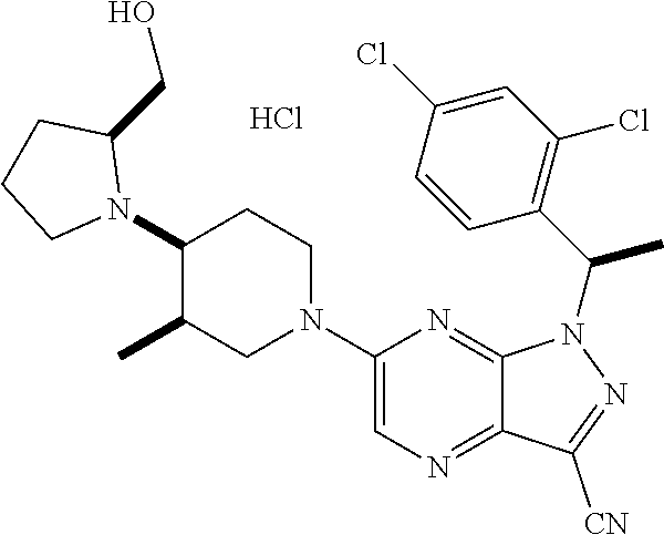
C1(N2CCC(N3C(CO)CCC3)C(C)C2)=CN=C2C(=N1)N(C(C1=C(Cl)C=C(Cl)C=C1)C)N=C2[CN].Cl
